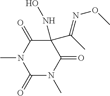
C1(=O)N(C)C(=O)C(NO)(C(=NOC)C)C(=O)N1C
